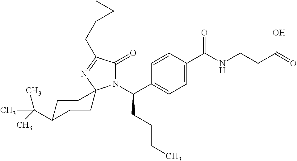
N1(C(C2=CC=C(C(NCCC(=O)O)=O)C=C2)CCCC)C(=O)C(CC2CC2)=NC12CCC(C(C)(C)C)CC2
